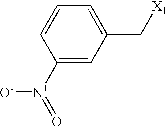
C1([N+](=O)[O-])=CC(C[X1])=CC=C1
